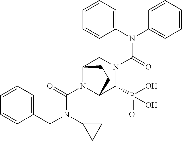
C1(N(C2=CC=CC=C2)C(=O)N2CC3N(C(=O)N(CC4=CC=CC=C4)C4CC4)C(C2P(O)(=O)O)CC3)=CC=CC=C1
